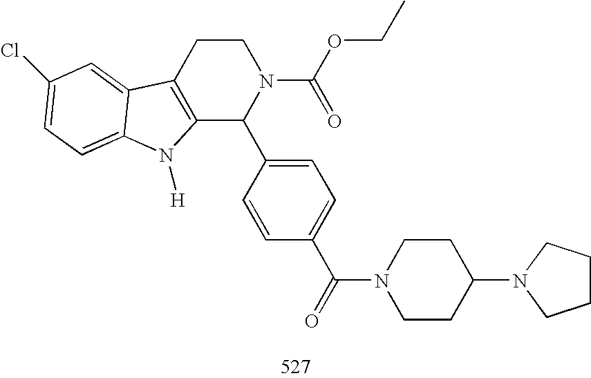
C12=C(CCN(C(OCC)=O)C1C1=CC=C(C(=O)N3CCC(N4CCCC4)CC3)C=C1)C1=CC(Cl)=CC=C1N2[H]
